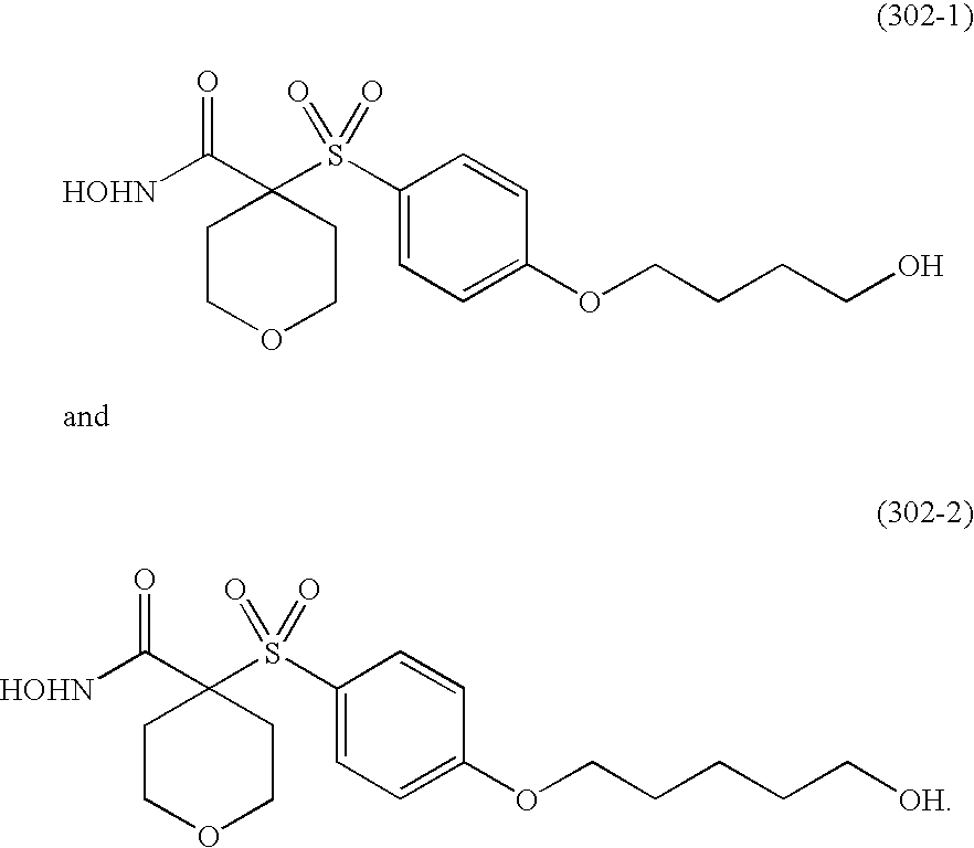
[HOHN]C(C1(S(C2=CC=C(OCCCCO)C=C2)(=O)=O)CCOCC1)=O.[HOHN]C(C1(S(C2=CC=C(OCCCCC[OH])C=C2)(=O)=O)CCOCC1)=O
